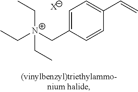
[N+](CC1=CC=C(C=C)C=C1)(CC)(CC)CC.[X]
